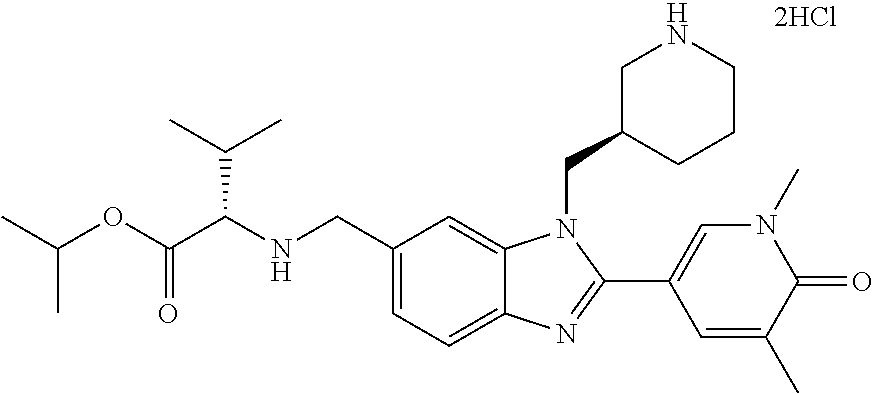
CC(OC(=O)C(NCC1=CC=C2C(=C1)N(CC1CCCNC1)C(C1=CN(C)C(=O)C(C)=C1)=N2)C(C)C)C
